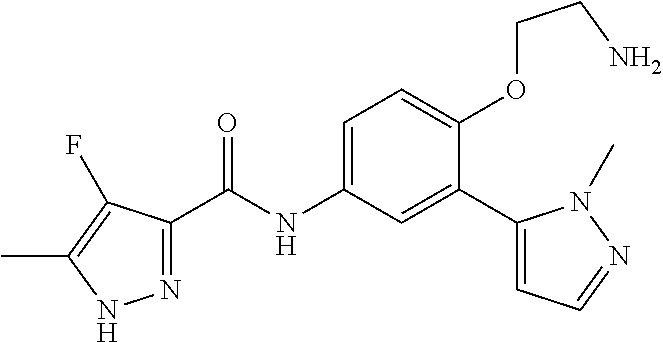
N1=C(C(=O)NC2=CC=C(OCCN)C(C3=CC=NN3C)=C2)C(F)=C(C)N1
